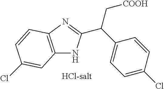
C12=C(N=C(C(C3=CC=C(Cl)C=C3)C[COOH])N1)C=CC(Cl)=C2
